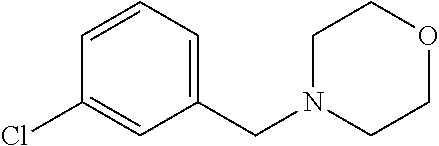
C1=CC=C(CN2CCOCC2)C=C1Cl
